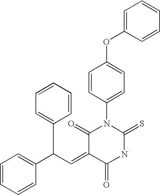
C(=C1C(=O)NC(=S)N(C2=CC=C(OC3=CC=CC=C3)C=C2)C1=O)C(C1=CC=CC=C1)C1=CC=CC=C1
